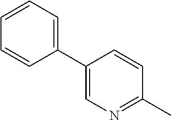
C1(C2=CC=CC=C2)=CN=C(C)C=C1
